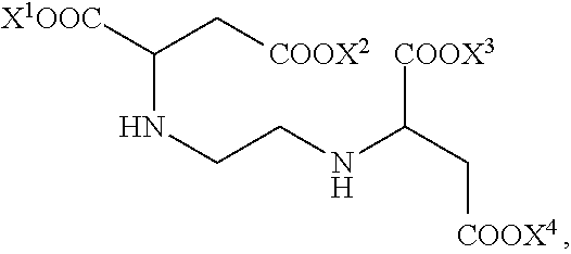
N(CCNC(C[COOX4])[COOX3])C([X1OOC])C[COOX2]
